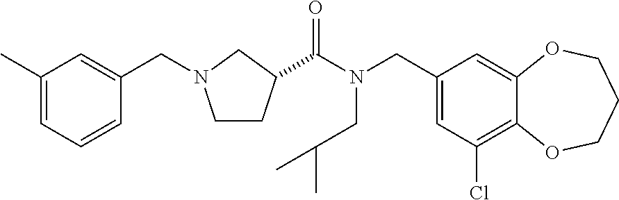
C1(CN(C(=O)C2CCN(CC3=CC(C)=CC=C3)C2)CC(C)C)=CC(Cl)=C2C(=C1)OCCCO2
